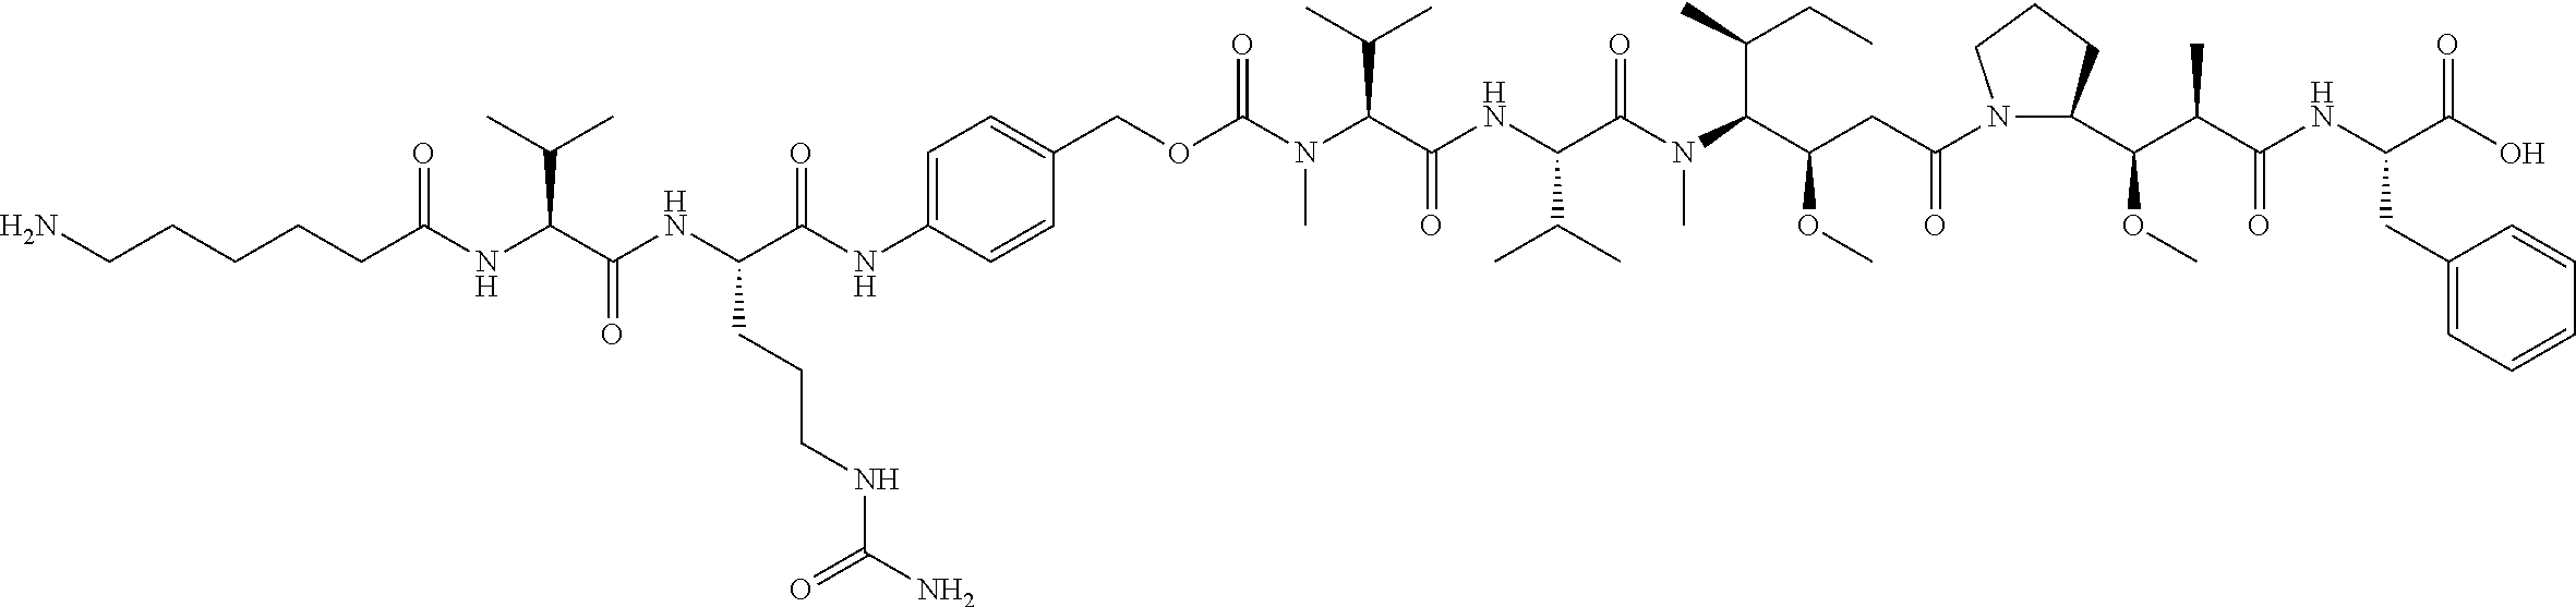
C1(COC(N(C(C(NC(C(N(C(C(CC(N2C(C(C(C(NC(CC3=CC=CC=C3)C(O)=O)=O)C)OC)CCC2)=O)OC)C(C)CC)C)=O)C(C)C)=O)C(C)C)C)=O)=CC=C(NC(C(NC(C(NC(CCCCCN)=O)C(C)C)=O)CCCNC(N)=O)=O)C=C1
